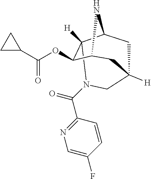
C12([H])C(OC(=O)C3CC3)C3NC1CC([H])(C3)CN2C(C1=NC=C(F)C=C1)=O
